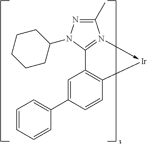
C1(C)=NN(C2CCCCC2)C2=N1->[Ir]C1=C2C=C(C2=CC=CC=C2)C=C1
